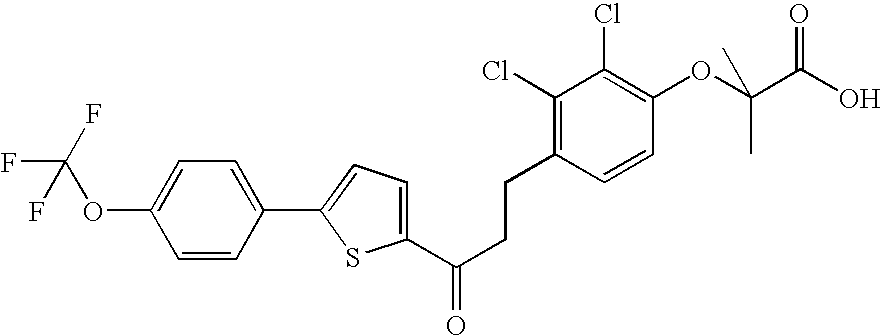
C1(C(CCC2=C(Cl)C(Cl)=C(OC(C(O)=O)(C)C)C=C2)=O)=CC=C(C2=CC=C(OC(F)(F)F)C=C2)S1
